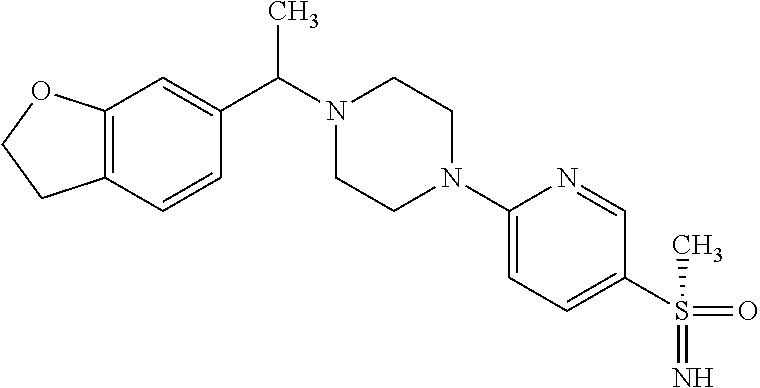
C(N1CCN(C2=CC=C(S(=O)(C)=N)C=N2)CC1)(C)C1=CC2=C(C=C1)CCO2
